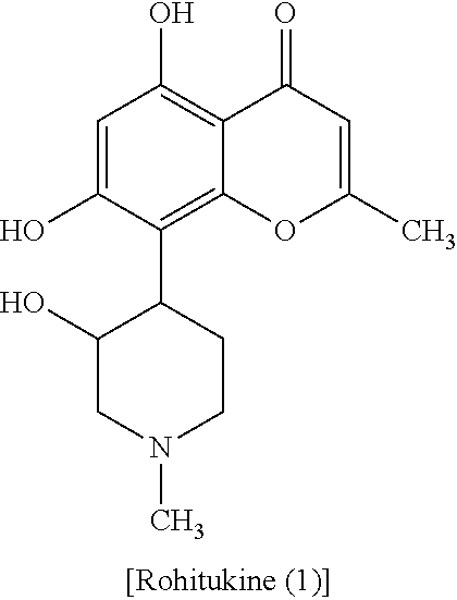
C1=C(O)C(C2CCN(C)CC2O)=C2C(=C1O)C(=O)C=C(C)O2
